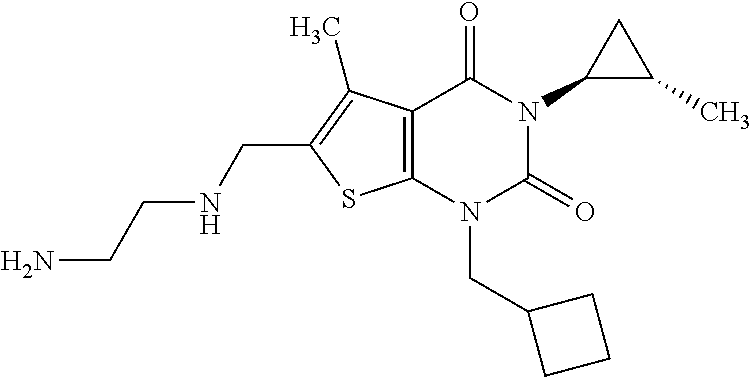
C12=C(N(CC3CCC3)C(=O)N(C3C(C)C3)C1=O)SC(CNCCN)=C2C
